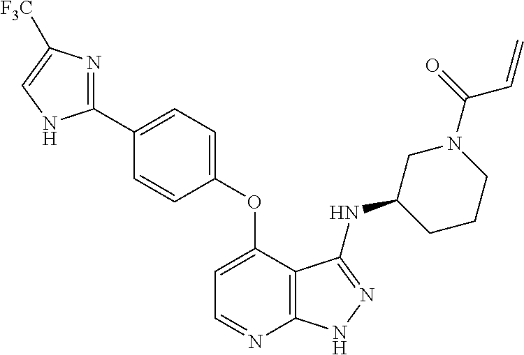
C1=C(C2=NC([F3C])=CN2)C=CC(OC2=CC=NC3=C2C(NC2CCCN(C(C=C)=O)C2)=NN3)=C1
